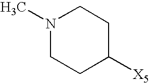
N1(C)CCC([X5])CC1
